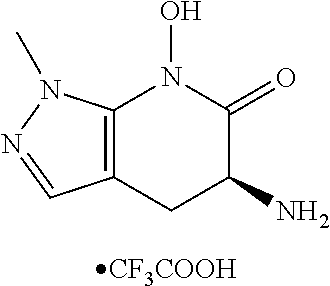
[CF3COOH].N1=CC2=C(N1C)N(O)C(=O)C(N)C2
